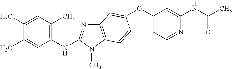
O(C1=CC=NC(NC(C)=O)=C1)C1=CC2=C(N(C)C(NC3=C(C)C=C(C)C(C)=C3)=N2)C=C1
